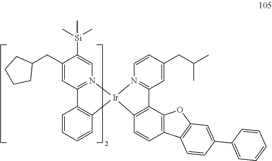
C1(CC2CCCC2)=CC2=N(C=C1[Si](C)(C)C)[Ir]1(C3=C2C=CC=C3)N2=C(C=C(CC(C)C)C=C2)C2=C1C=CC1=C2OC2=C1C=CC(C1=CC=CC=C1)=C2
